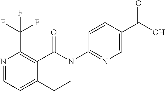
N1=CC=C2C(=C1C(F)(F)F)C(=O)N(C1=NC=C(C(O)=O)C=C1)CC2
